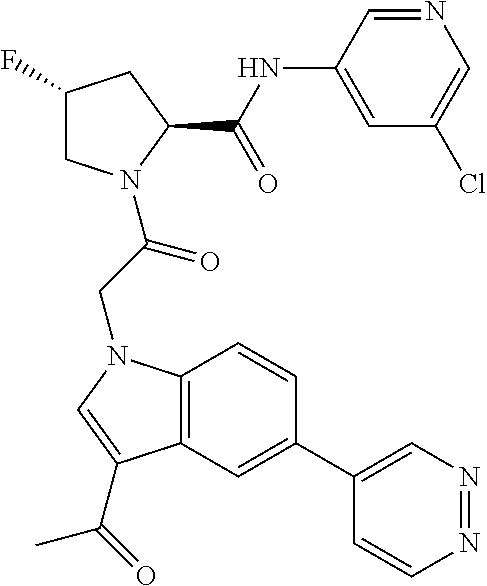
C1(C2=CC3=C(C=C2)N(CC(=O)N2CC(F)CC2C(NC2=CC(Cl)=CN=C2)=O)C=C3C(=O)C)=CN=NC=C1
